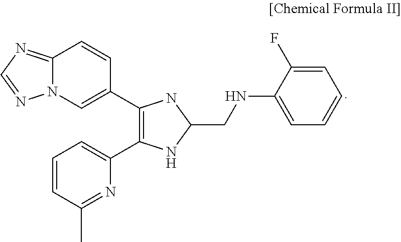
C12=NC=NN1C=C(C1=C(C3=CC=CC(C)=N3)NC(CNC3=CC=CC=C3F)N1)C=C2
